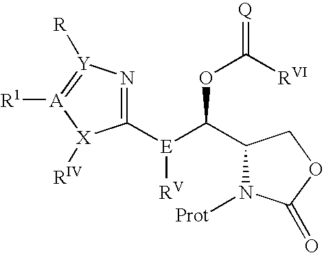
C1([E](C(C2N([Prot])C(=O)OC2)OC(=[Q])[RVI])[RV])=N[Y]([R])=[A]([R1])[X]1[RIV]
